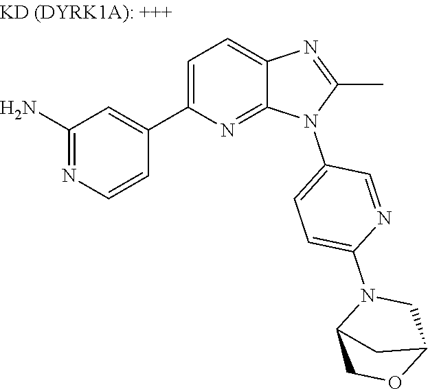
C1(C2=CC=C3N=C(C)N(C4=CC=C(N5CC6OCC5C6)N=C4)C3=N2)=CC(N)=NC=C1
